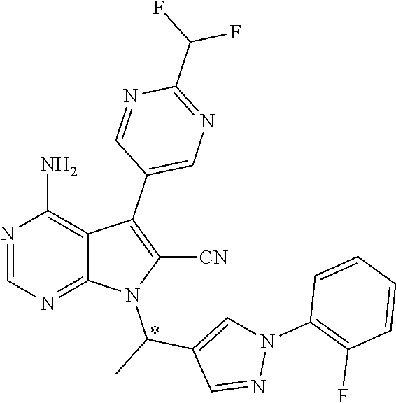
N1=CN=C2C(=C1N)C(C1=CN=C(C(F)F)N=C1)=C([CN])N2C(C)C1=CN(C2=C(F)C=CC=C2)N=C1
